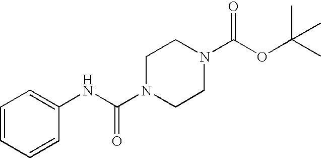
C1=CC=CC(NC(N2CCN(C(OC(C)(C)C)=O)CC2)=O)=C1
